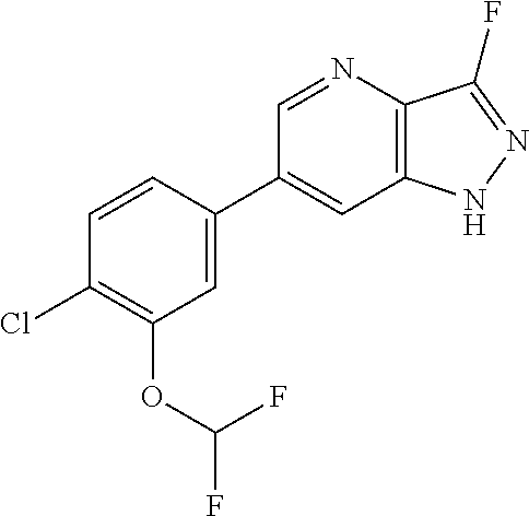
C1(C2=CC(OC(F)F)=C(Cl)C=C2)=CC2=C(C(F)=NN2)N=C1
